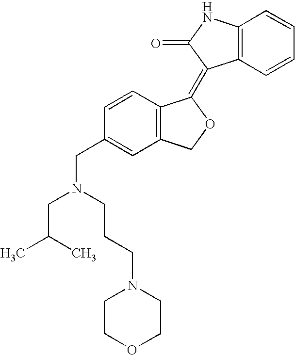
C1=CC(CN(CC(C)C)CCCN2CCOCC2)=CC2=C1C(=C1C3=C(C=CC=C3)NC1=O)OC2
